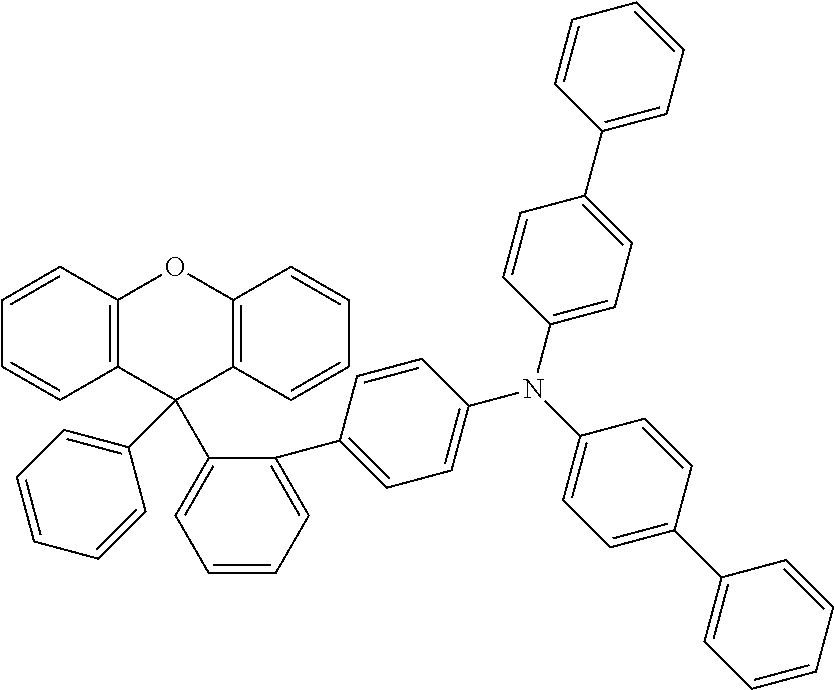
C12=C(C(C3=CC=CC=C3)(C3=CC=CC=C3C3=CC=C(N(C4=CC=C(C5=CC=CC=C5)C=C4)C4=CC=C(C5=CC=CC=C5)C=C4)C=C3)C3=C(O1)C=CC=C3)C=CC=C2
